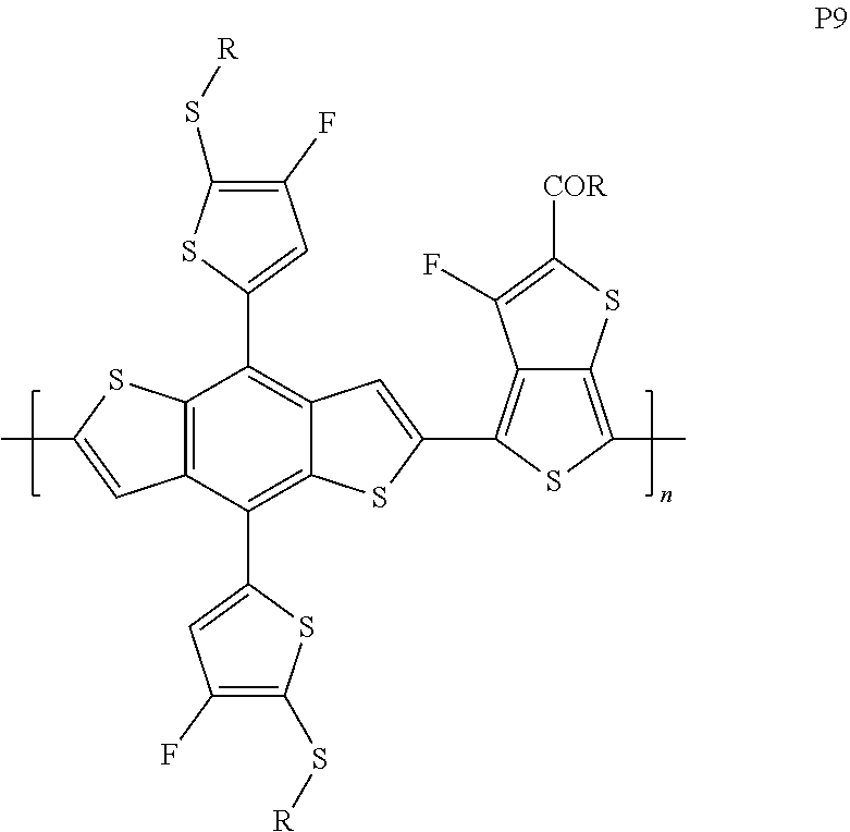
C1(S[R])=C(F)C=C(C2=C3SC(C4=C5C(=C(C)S4)SC([COR])=C5F)=CC3=C(C3=CC(F)=C(S[R])S3)C3=C2C=C(C)S3)S1
